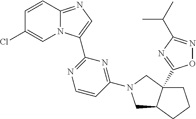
C12=NC=C(C3=NC=CC(N4CC5CCCC5(C5=NC(C(C)C)=NO5)C4)=N3)N1C=C(Cl)C=C2
